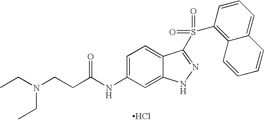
C1=C(NC(CCN(CC)CC)=O)C=C2C(=C1)C(S(=O)(=O)C1=C3C(=CC=C1)C=CC=C3)=NN2.Cl
